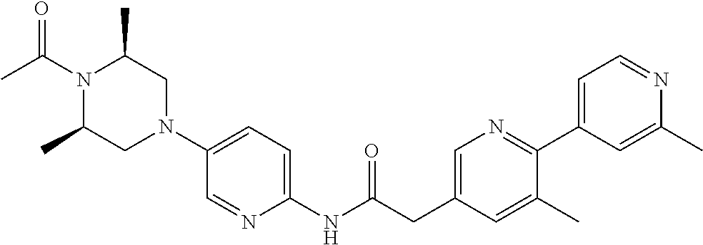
N1(C(C)=O)C(C)CN(C2=CC=C(NC(CC3=CN=C(C4=CC=NC(C)=C4)C(C)=C3)=O)N=C2)CC1C
